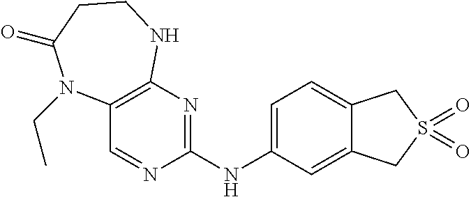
C12=C(N=C(NC3=CC=C4C(=C3)CS(=O)(=O)C4)N=C1)NCCC(=O)N2CC
